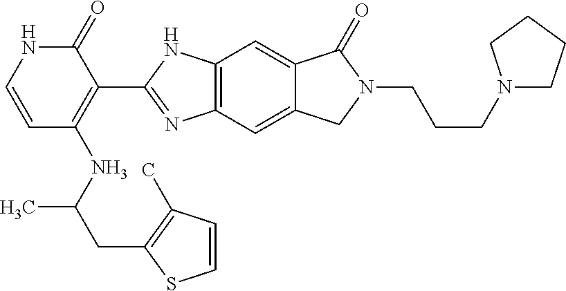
C1=CC(NC(CC2=C(C)C=CS2)C)=C(C2=NC3=C(N2)C=C2C(=C3)CN(CCCN3CCCC3)C2=O)C(=O)N1
